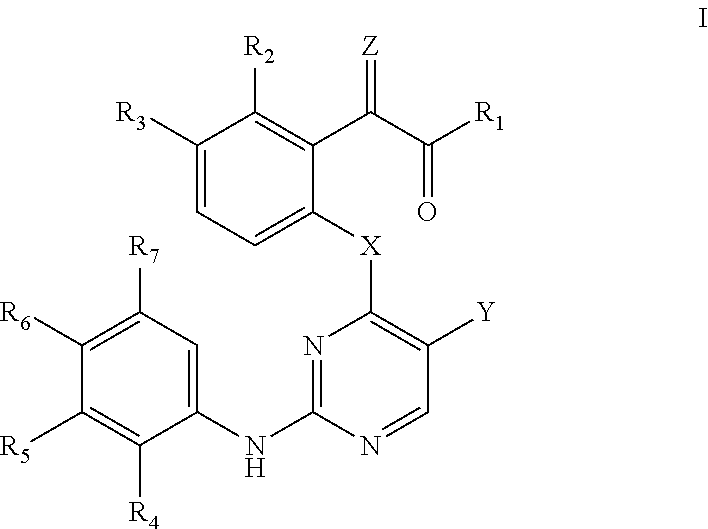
C1([R3])=CC=C([X]C2=C([Y])C=NC(NC3=CC([R7])=C([R6])C([R5])=C3[R4])=N2)C(C(C([R1])=O)=[Z])=C1[R2]
